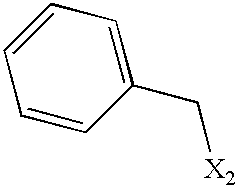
C1=CC(C[X2])=CC=C1
